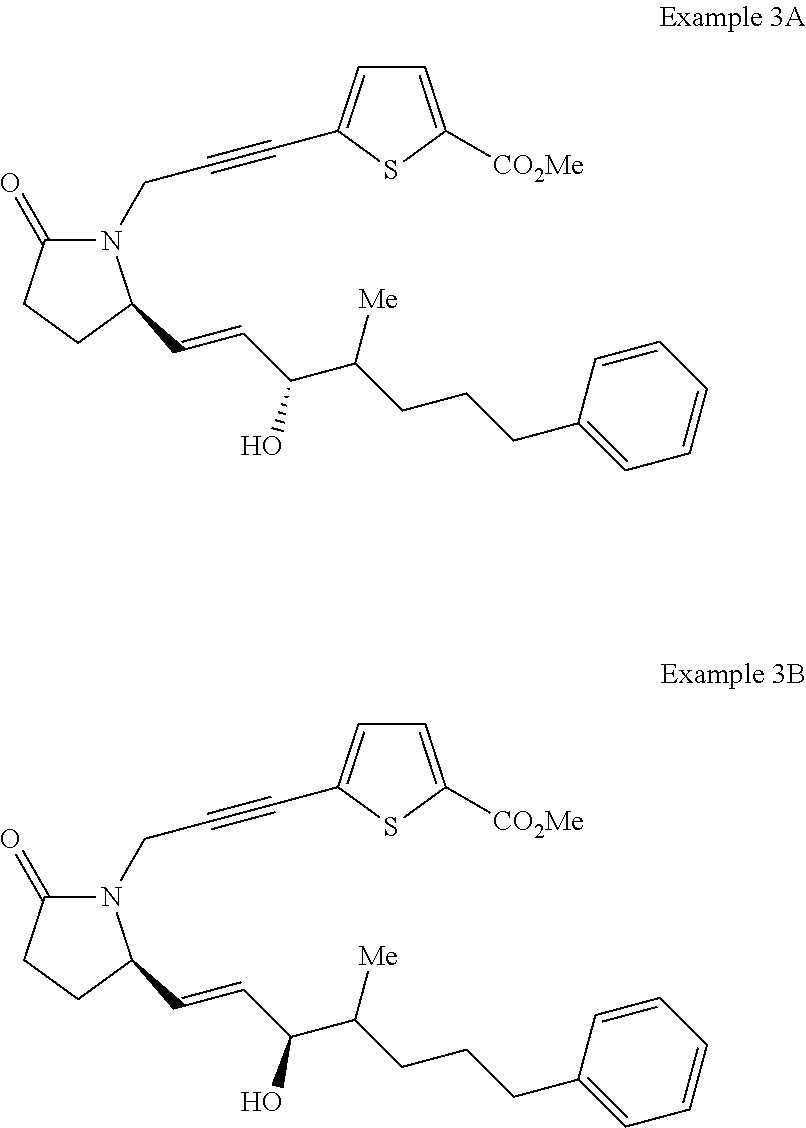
N1(CC#CC2=CC=C([CO2Me])S2)C(=O)CCC1C=CC(C(CCCC1=CC=CC=C1)[Me])O.N1(CC#CC2=CC=C([CO2Me])S2)C(=O)CCC1C=CC(C(CCCC1=CC=CC=C1)[Me])O
